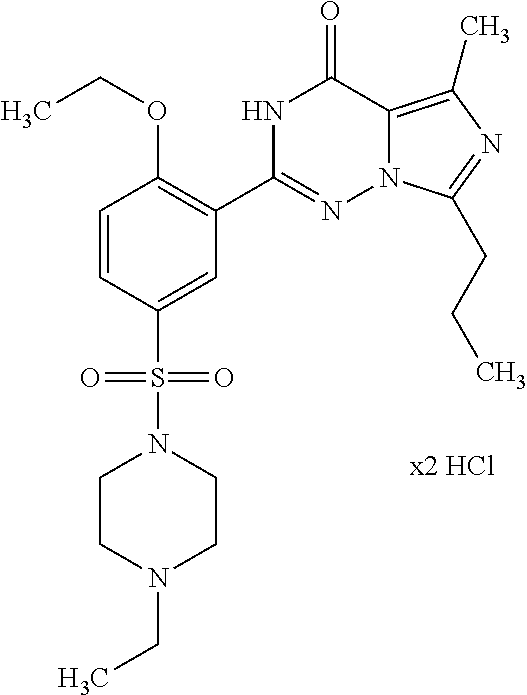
C1=CC(S(N2CCN(CC)CC2)(=O)=O)=CC(C2=NN3C(=C(C)N=C3CCC)C(=O)N2)=C1OCC
